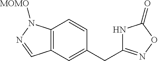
C12=C(C=C(CC3=NOC(=O)N3)C=C1)C=NN2[MOMO]
